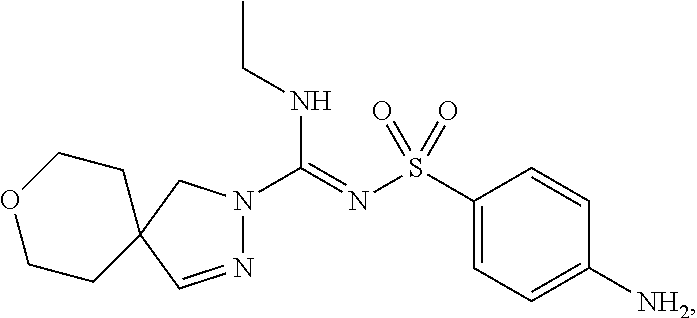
C1(S(N=C(N2N=CC3(C2)CCOCC3)NCC)(=O)=O)=CC=C([NH2])C=C1
